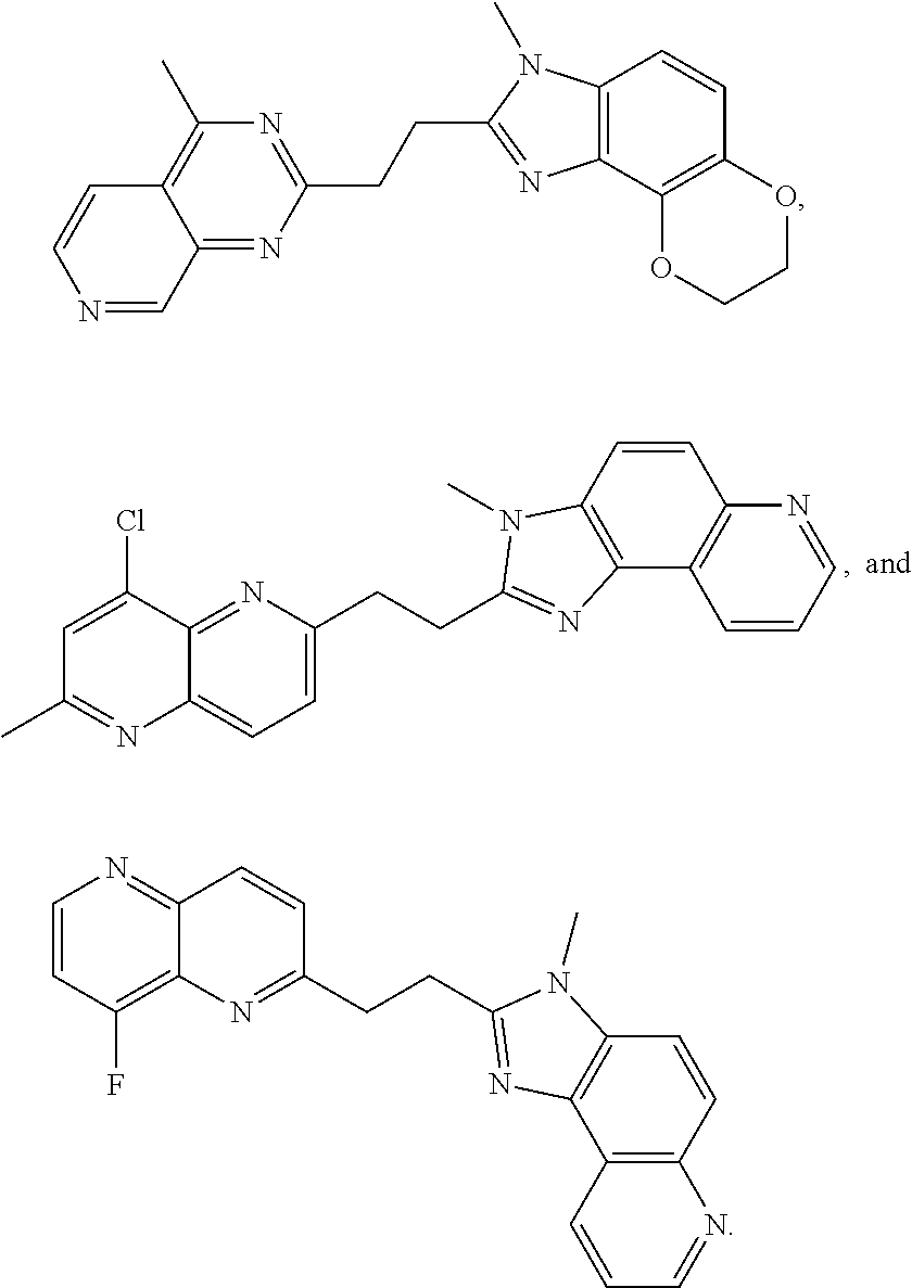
C12=NC(CCC3=NC4=C(C=CC5=C4C=CC=N5)N3C)=CC=C1N=C(C)C=C2Cl.C12=NC=CC(F)=C1N=C(CCC1=NC3=C(C=CC4=C3C=CC=N4)N1C)C=C2.C1(CCC2=NC3=C(N2C)C=CC2=C3OCCO2)=NC(C)=C2C(=N1)C=NC=C2
